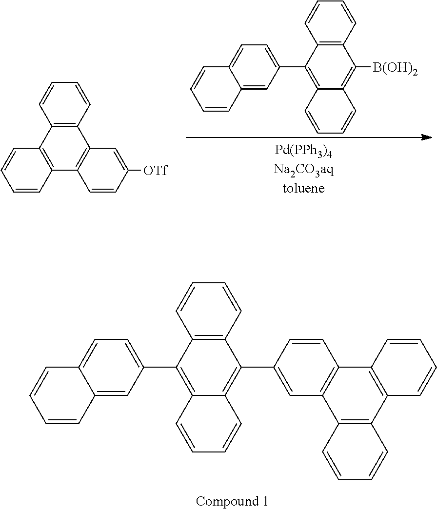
C1=CC2=C(C=C1)C([B(OH)2])=C1C(=C2C2=CC=C3C(=C2)C=CC=C3)C=CC=C1.C1=CC2=C(C=C1)C1=C(C3=C2C=CC=C3)C=CC([OTf])=C1.C1=CC2=C(C=C1)C(C1=CC3=C(C=C1)C1=C(C4=C3C=CC=C4)C=CC=C1)=C1C(=C2C2=CC=C3C(=C2)C=CC=C3)C=CC=C1
